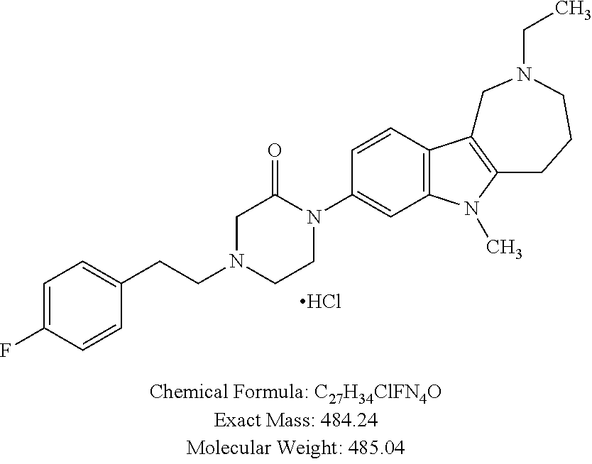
C1=C(F)C=CC(CCN2CC(=O)N(C3=CC4=C(C=C3)C3=C(N4C)CCCN(CC)C3)CC2)=C1.Cl
